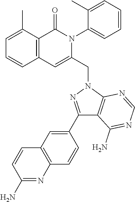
C1=C(C)C2=C(C=C1)C=C(CN1C3=C(C(N)=NC=N3)C(C3=CC4=C(C=C3)N=C(N)C=C4)=N1)N(C1=CC=CC=C1C)C2=O
